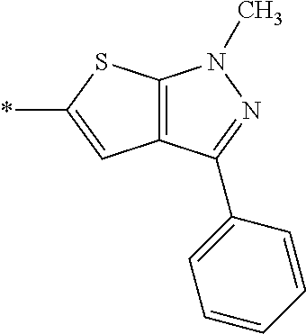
*C1=CC2=C(S1)N(C)N=C2C1=CC=CC=C1
